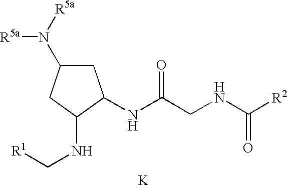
[K].N(C(CNC([R2])=O)=O)C1CC(N([R5a])[R5a])CC1NC[R1]
